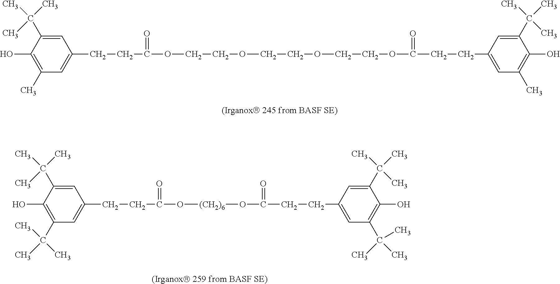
C1=C(C(C)(C)C)C(O)=C(C)C=C1CCC(OCCOCCOCCOC(CCC1=CC(C)=C(O)C(C(C)(C)C)=C1)=O)=O.C1=C(C(C)(C)C)C(O)=C(C(C)(C)C)C=C1CCC(O[(CH2)6]OC(CCC1=CC(C(C)(C)C)=C(O)C(C(C)(C)C)=C1)=O)=O
